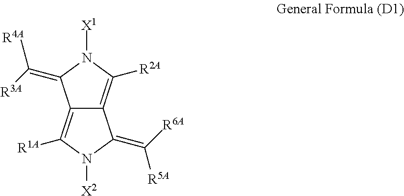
C12=C([R1A])N([X2])C(=C([R5A])[R6A])C1=C([R2A])N([X1])C2=C([R4A])[R3A]
